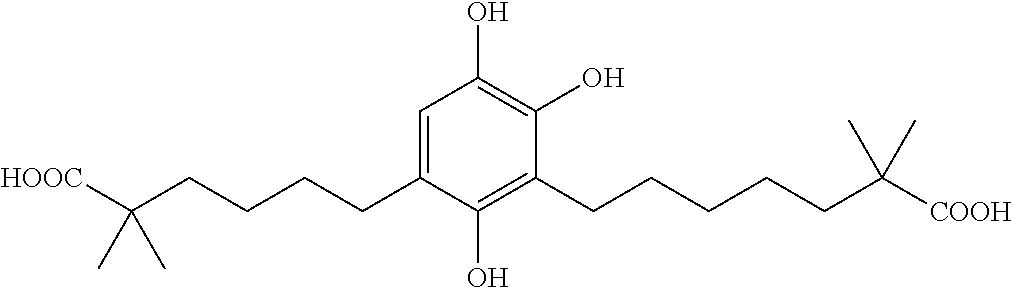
C1=C(CCCCC([HOOC])(C)C)C(O)=C(CCCCCC([COOH])(C)C)C(O)=C1O
